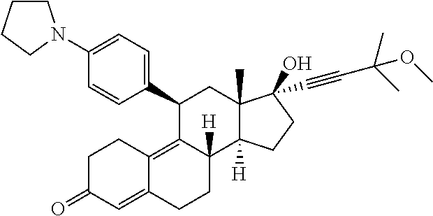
C1(N2CCCC2)=CC=C(C2C3=C4C(=CC(=O)CC4)CCC3([H])C3([H])C(C)(C2)C(O)(C#CC(C)(C)OC)CC3)C=C1
